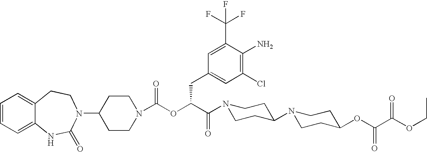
C1(N2C(=O)NC3=CC=CC=C3CC2)CCN(C(OC(C(N2CCC(N3CCC(OC(C(OCC)=O)=O)CC3)CC2)=O)CC2=CC(Cl)=C(N)C(C(F)(F)F)=C2)=O)CC1
